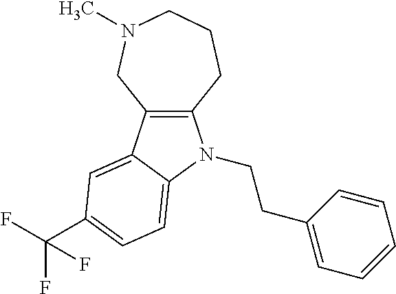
C12=C(C3=CC(C(F)(F)F)=CC=C3N1CCC1=CC=CC=C1)CN(C)CCC2
